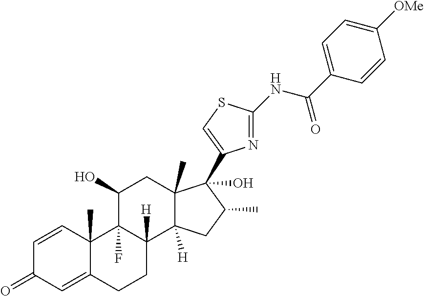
C1=CC2(C)C(=CC1=O)CCC1([H])C2(F)C(O)CC2(C)C1([H])CC(C)C2(O)C1=CSC(NC(C2=CC=C([OMe])C=C2)=O)=N1
